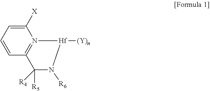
C1([X])=CC=CC2=N1[Hf]([(Y)n])N([R6])C2([R5])[R4]
